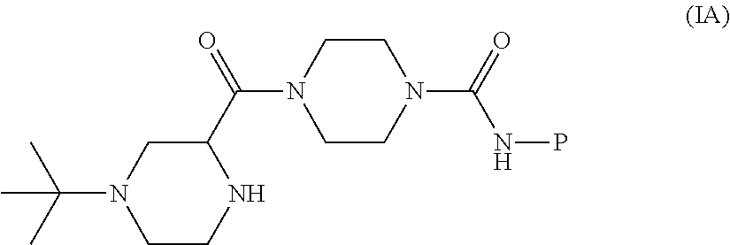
C(N1CCNC(C(=O)N2CCN(C(=O)NP)CC2)C1)(C)(C)C
